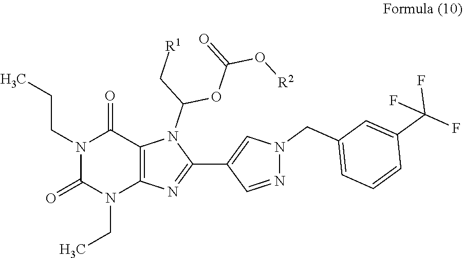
N1(CCC)C(=O)N(CC)C2=C(C1=O)N(C(C[R1])OC(O[R2])=O)C(C1=CN(CC3=CC=CC(C(F)(F)F)=C3)N=C1)=N2
